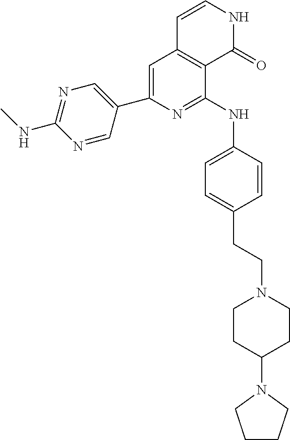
C1(C2=CC3=C(C(NC4=CC=C(CCN5CCC(N6CCCC6)CC5)C=C4)=N2)C(=O)NC=C3)=CN=C(NC)N=C1
